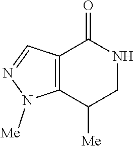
C12=C(C([Me])CNC1=O)N([Me])N=C2
